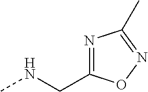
CNCC1=NC(C)=NO1
